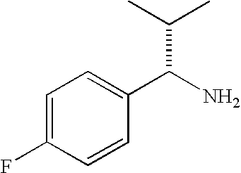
C1=C(F)C=CC(C(N)C(C)C)=C1
